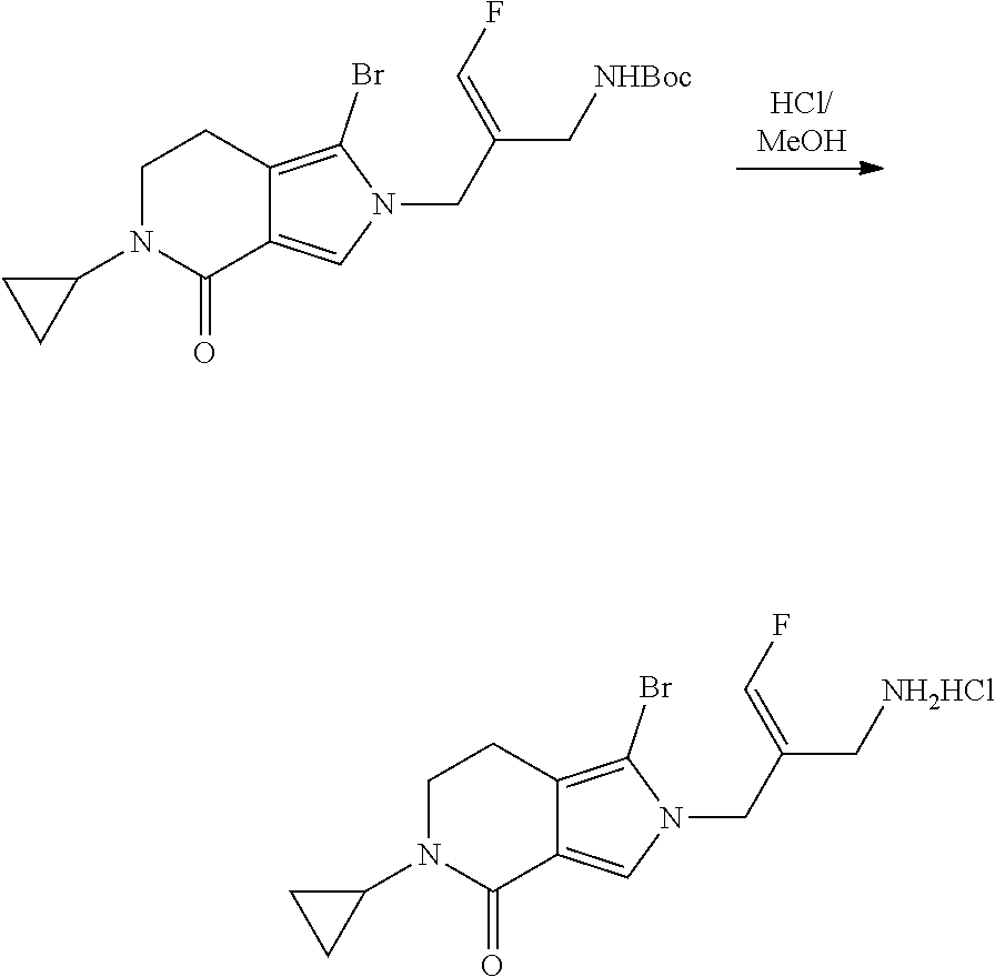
[HCl/MeOH].C1N(C2CC2)C(=O)C2=CN(CC(C[NHBoc])=CF)C(Br)=C2C1.C1N(C2CC2)C(=O)C2=CN(CC(C[NH2HCl])=CF)C(Br)=C2C1
